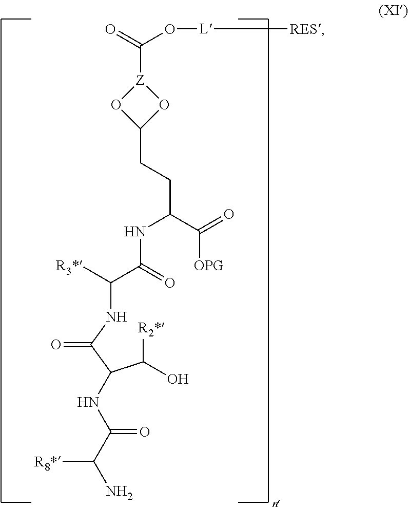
C([R2*])(C(C(NC(C(=O)NC(C([OPG])=O)CCC1O[Z](C(O[L][RES])=O)O1)[R3*])=O)NC(C(N)[R8*])=O)O
